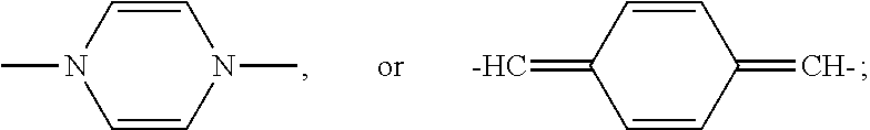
C1=CN(C)C=CN1C.C1=CC(=[CH-])C=CC1=[-HC]
